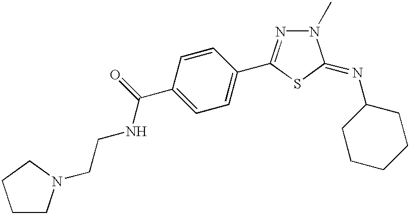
C1=C(C(NCCN2CCCC2)=O)C=CC(C2=NN(C)C(=NC3CCCCC3)S2)=C1
